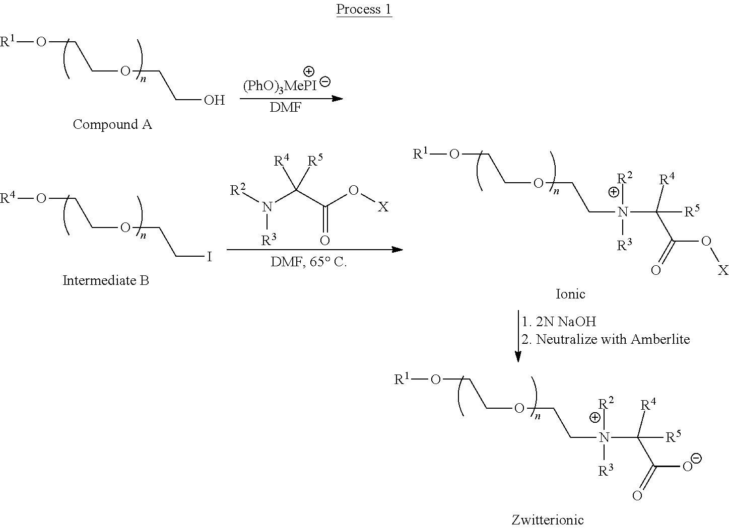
O(CCOCCN(C(C([O-])=O)([R5])[R4])([R2])[R3])[R1].O(CCOCCI)[R4].[R2]N(C(C(O[X])=O)([R5])[R4])[R3].O(CCOCCN(C(C(O[X])=O)([R5])[R4])([R2])[R3])[R1].O(CCOCCO)[R1].[DMF].[(PhO)3MePI]
